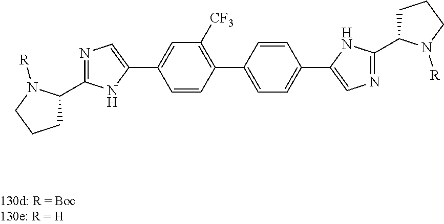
C1=C(C2=CN=C(C3CCCN3[R])N2)C=CC(C2=CC=C(C3=CN=C(C4CCCN4[R])N3)C=C2)=C1[CF3]
